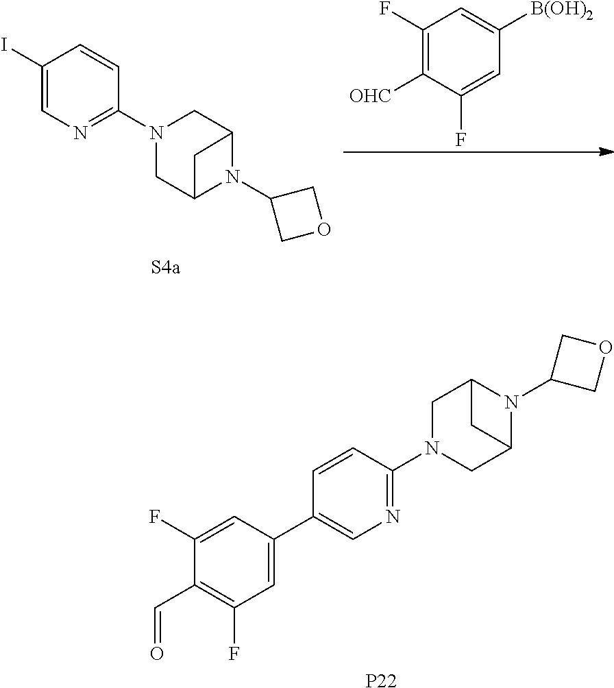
C1(I)=CN=C(N2CC3N(C4COC4)C(C2)C3)C=C1.C1(F)=C([OHC])C(F)=CC([B(OH)2])=C1.C1(C2=CC(F)=C(C=O)C(F)=C2)=CN=C(N2CC3N(C4COC4)C(C2)C3)C=C1.[P22]
